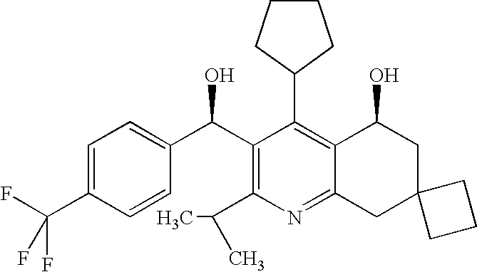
C1(C2=C3C(=NC(C(C)C)=C2C(C2=CC=C(C(F)(F)F)C=C2)O)CC2(CC3O)CCC2)CCCC1
